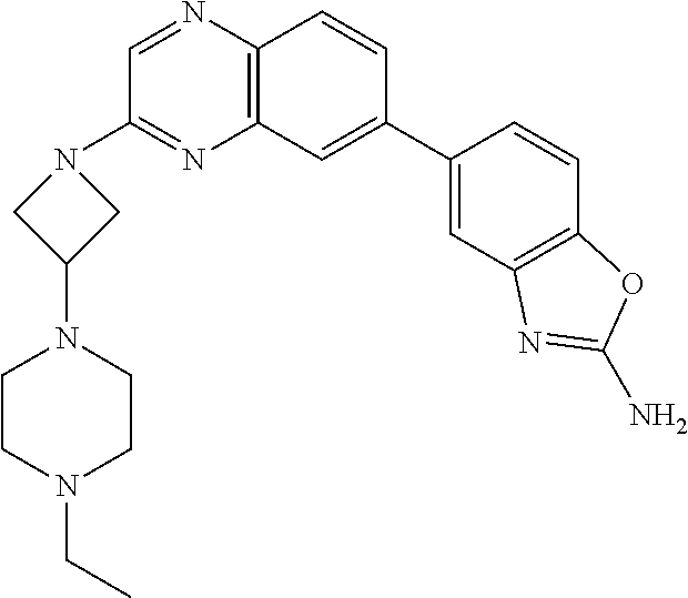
C12=C(C=C(C3=CC4=C(C=C3)OC(N)=N4)C=C1)N=C(N1CC(N3CCN(CC)CC3)C1)C=N2
